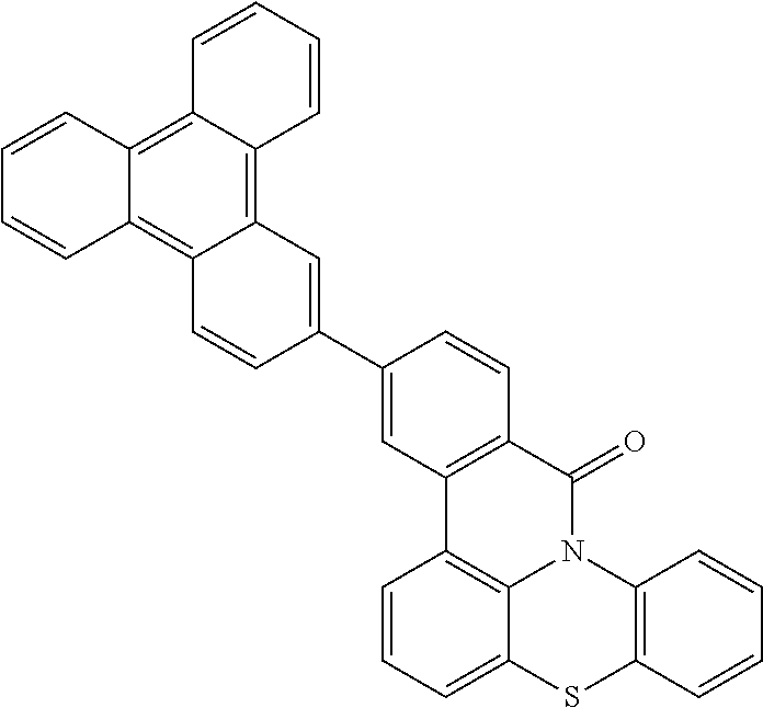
C1=CC2=C3C(=C4C(=C2C=C1)C=CC(C1=CC2=C(C=C1)C(=O)N1C5=C2C=CC=C5SC2=C1C=CC=C2)=C4)C=CC=C3
